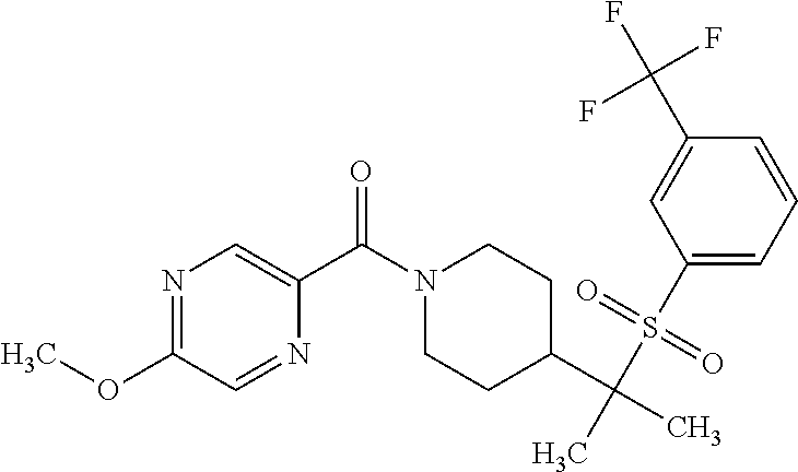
N1=C(OC)C=NC(C(N2CCC(C(C)(S(C3=CC=CC(C(F)(F)F)=C3)(=O)=O)C)CC2)=O)=C1
